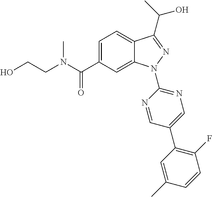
C(N(C)C(C1=CC=C2C(=C1)N(C1=NC=C(C3=C(F)C=CC(C)=C3)C=N1)N=C2C(C)O)=O)CO
